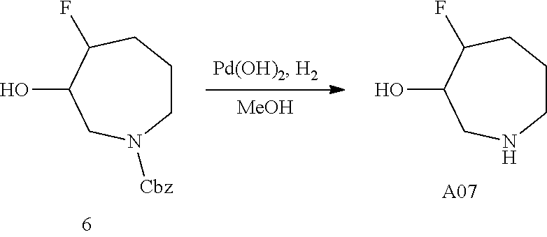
C1CCC(F)C(O)CN1[Cbz].[MeOH].C1CCC(F)C(O)CN1.[A07]
